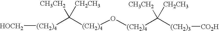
[(CH2)4](C([(CH2)4]O[(CH2)4]C([(CH2)3][CO2H])([CH3CH2])[CH2CH3])([CH3CH2])[CH2CH3])[HOCH2]
